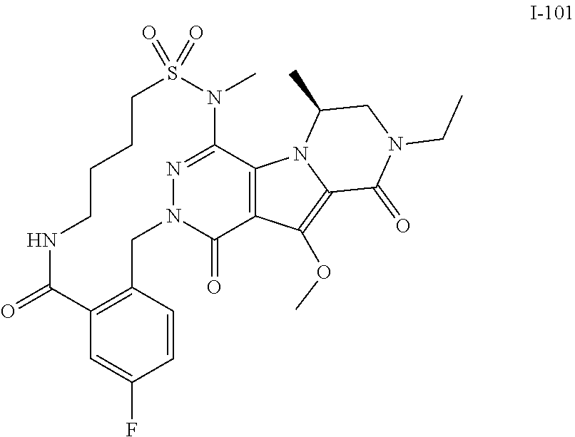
N1=C2C3=C(C(=O)N1CC1=C(C=C(F)C=C1)C(=O)NCCCCS(=O)(=O)N2C)C(OC)=C1N3C(C)CN(CC)C1=O
